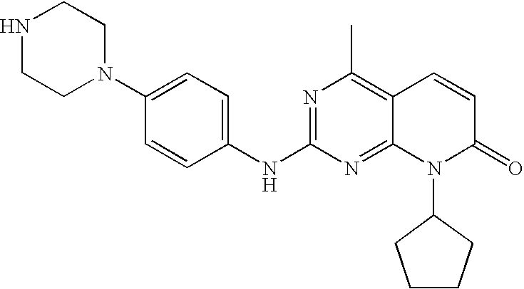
C1(NC2=NC(C)=C3C(=N2)N(C2CCCC2)C(=O)C=C3)=CC=C(N2CCNCC2)C=C1
